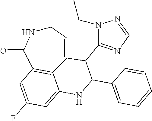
C1NC(=O)C2=C3C(=CC(F)=C2)NC(C2=CC=CC=C2)C(C2=NC=NN2CC)C3=C1
